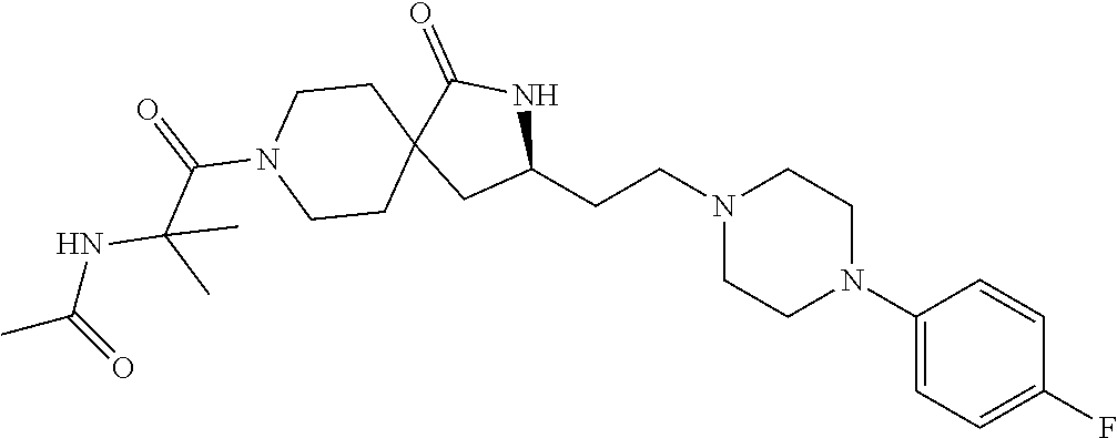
C1(N2CCN(CCC3NC(=O)C4(C3)CCN(C(=O)C(NC(C)=O)(C)C)CC4)CC2)=CC=C(F)C=C1
